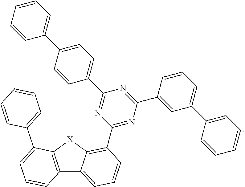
C12=C([X]C3=C(C4=NC(C5=CC(C6=CC=CC=C6)=CC=C5)=NC(C5=CC=C(C6=CC=CC=C6)C=C5)=N4)C=CC=C13)C(C1=CC=CC=C1)=CC=C2
